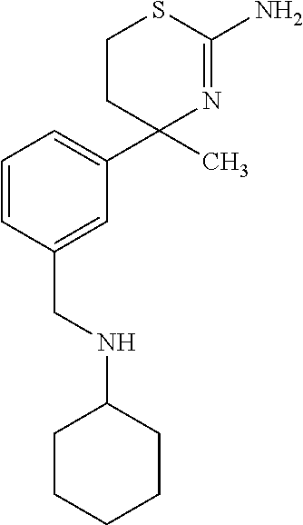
C1CC(C2=CC=CC(CNC3CCCCC3)=C2)(C)N=C(N)S1
